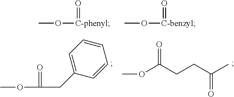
CO[C-phenyl]=O.CO[C-benzyl]=O.COC(CC1=CC=CC=C1)=O.O(C(CCC(C)=O)=O)C
